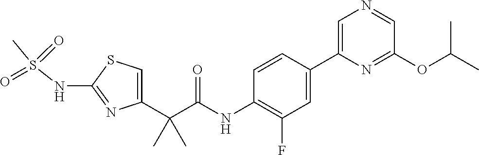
C1=C(C(C(NC2=C(F)C=C(C3=CN=CC(OC(C)C)=N3)C=C2)=O)(C)C)N=C(NS(C)(=O)=O)S1
